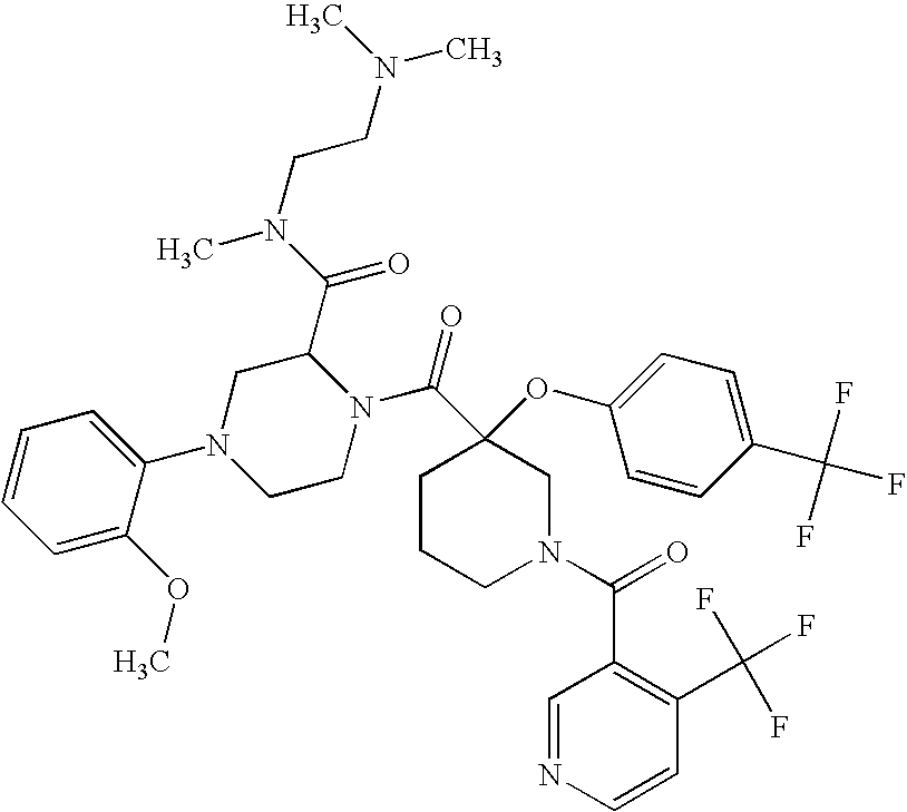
C1=C(OC)C(N2CCN(C(=O)C3(OC4=CC=C(C(F)(F)F)C=C4)CCCN(C(C4=C(C(F)(F)F)C=CN=C4)=O)C3)C(C(=O)N(C)CCN(C)C)C2)=CC=C1
